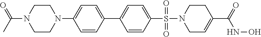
C1=CC(C2=CC=C(S(=O)(=O)N3CC=C(C(=O)NO)CC3)C=C2)=CC=C1N1CCN(C(C)=O)CC1
